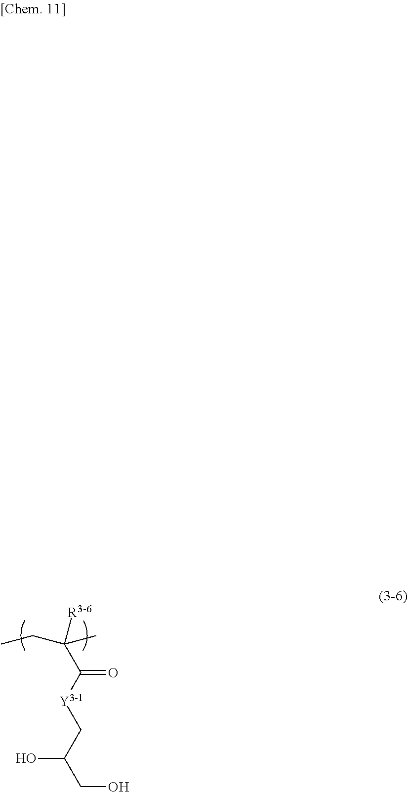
C(C)C([R3-6])(C)C([Y3-1]CC(CO)O)=O
